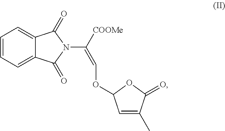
C1=CC=C2C(=C1)C(=O)N(C([COOMe])=COC1C=C(C)C(=O)O1)C2=O
